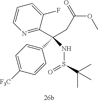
N1=C(C(CC(OC)=O)(NS(C(C)(C)C)=O)C2=CC=C([F3C])C=C2)C(F)=CC=C1
